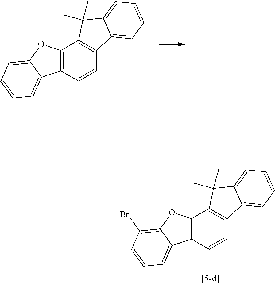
C12=C(C=CC3=C1C(C)(C)C1=CC=CC=C31)C1=CC=CC(Br)=C1O2.C12=C(C=CC3=C1C(C)(C)C1=CC=CC=C31)C1=CC=CC=C1O2
